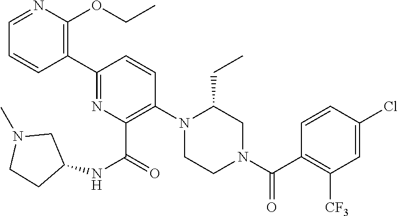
C1(C2=NC(C(NC3CN(C)CC3)=O)=C(N3C(CC)CN(C(C4=C([CF3])C=C(Cl)C=C4)=O)CC3)C=C2)=C(OCC)N=CC=C1
